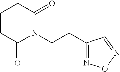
C1(CCN2C(=O)CCCC2=O)=NON=C1
